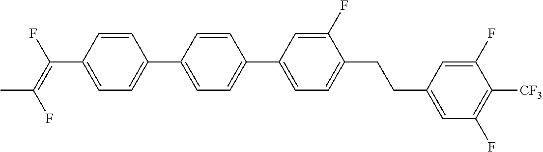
C1=CC(C(=C(F)C)F)=CC=C1C1=CC=C(C2=CC=C(CCC3=CC(F)=C([CF3])C(F)=C3)C(F)=C2)C=C1
